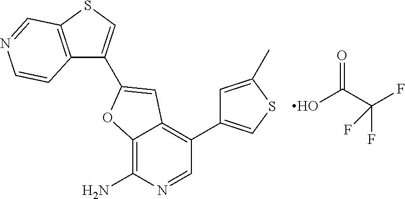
O=C(O)C(F)(F)F.C12=C(N)N=CC(C3=CSC(C)=C3)=C1C=C(C1=CSC3=C1C=CN=C3)O2
